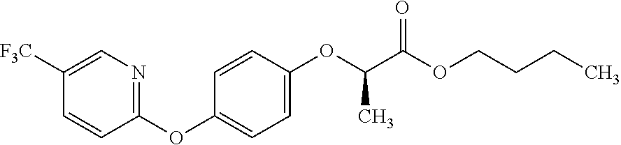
C1([F3C])=CN=C(OC2=CC=C(OC(C(OCCCC)=O)C)C=C2)C=C1
